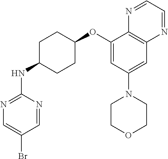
C1=NC(NC2CCC(OC3=CC(N4CCOCC4)=CC4=C3N=CC=N4)CC2)=NC=C1Br
